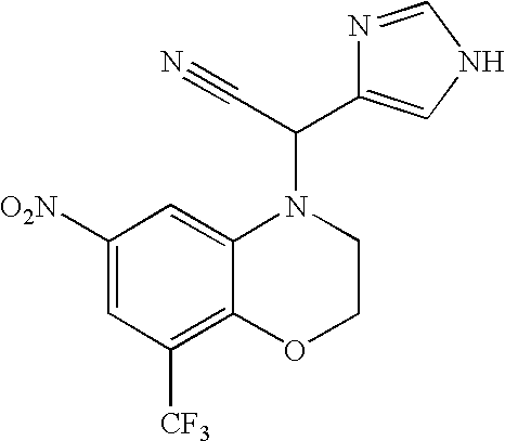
C1([O2N])=CC([CF3])=C2C(=C1)N(C(C1=CNC=N1)C#N)CCO2
